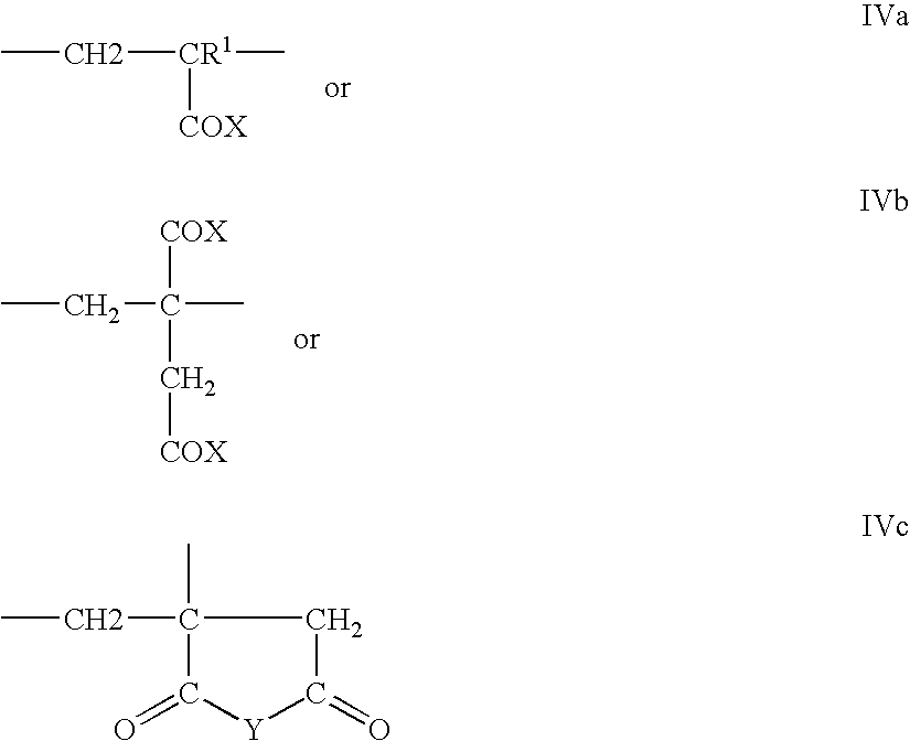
CC[CR1](C)[COX].CCC(C)([COX])C[COX].O=C1[Y]C(=O)CC1(C)CC
